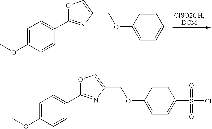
C1=C(OC)C=CC(C2=NC(COC3=CC=CC=C3)=CO2)=C1.C1=C(OC)C=CC(C2=NC(COC3=CC=C(S(Cl)(=O)=O)C=C3)=CO2)=C1
